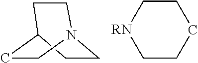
[RN]1CCCCC1.C1N2CCC(C1)CC2
